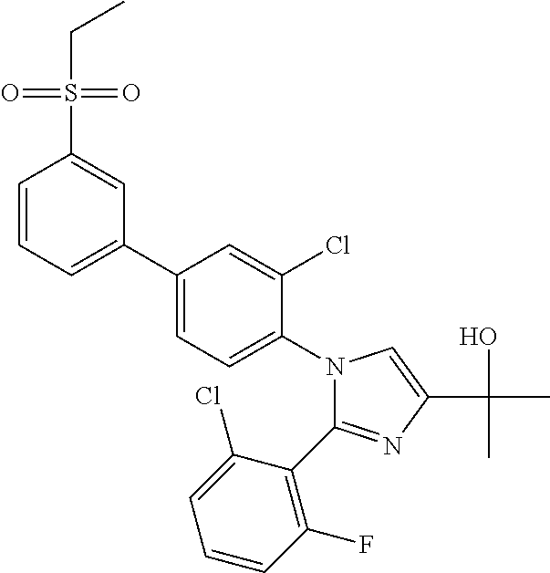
C1(C2=C(F)C=CC=C2Cl)=NC(C(O)(C)C)=CN1C1=CC=C(C2=CC=CC(S(CC)(=O)=O)=C2)C=C1Cl
